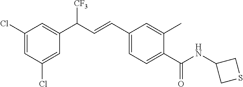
C1(Cl)=CC(C(C=CC2=CC=C(C(NC3CSC3)=O)C(C)=C2)[CF3])=CC(Cl)=C1
